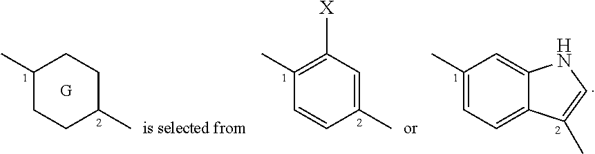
C1(C)CCC(C)CC1.C1(C)=C([X])C=C(C)C=C1.C1(C)=CC=C2C(=C1)NC=C2C
